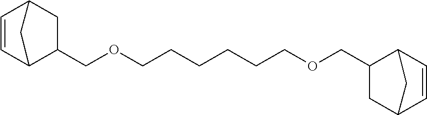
C1(COCCCCCCOCC2C3C=CC(C3)C2)CC2C=CC1C2
